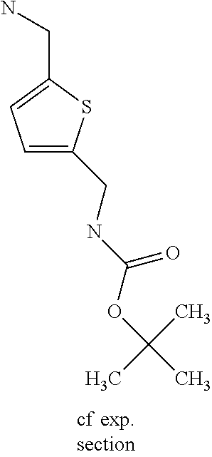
C1=C(CNC(=O)OC(C)(C)C)SC(CN)=C1
